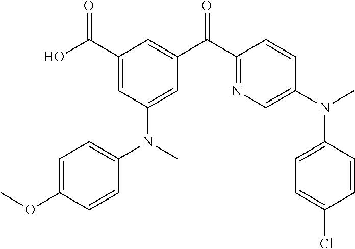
C1(C(O)=O)=CC(N(C2=CC=C(OC)C=C2)C)=CC(C(C2=NC=C(N(C)C3=CC=C(Cl)C=C3)C=C2)=O)=C1
